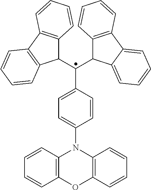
C1=CC(N2C3=C(OC4=C2C=CC=C4)C=CC=C3)=CC=C1C(C1C2=C(C3=C1C=CC=C3)C=CC=C2)C1C2=C(C3=CC=CC=C13)C=CC=C2
